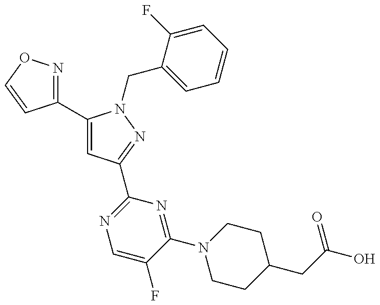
C1(C2=CC(C3=NC=C(F)C(N4CCC(CC(O)=O)CC4)=N3)=NN2CC2=CC=CC=C2F)=NOC=C1
